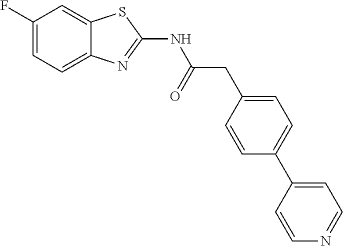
C1(F)=CC=C2C(=C1)SC(NC(CC1=CC=C(C3=CC=NC=C3)C=C1)=O)=N2
